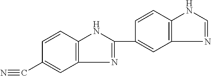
C1(C#N)=CC2=C(C=C1)NC(C1=CC3=C(C=C1)NC=N3)=N2
